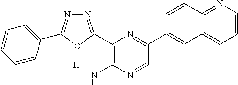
N1=C(C2=C(N)N=CC(C3=CC4=CC=CN=C4C=C3)=N2)OC(C2=CC=CC=C2)=N1.[H]
